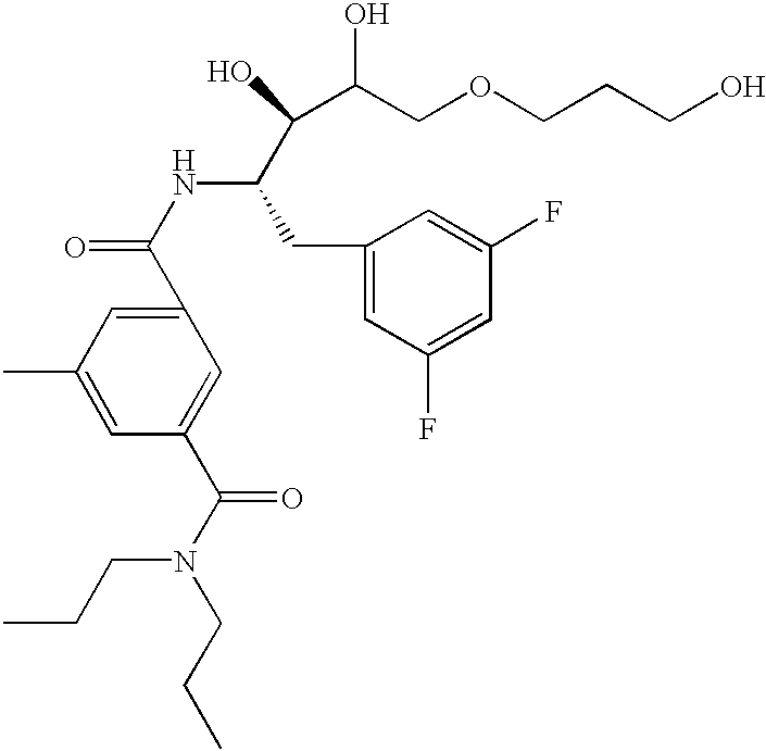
C1(C(NC(CC2=CC(F)=CC(F)=C2)C(C(O)COCCCO)O)=O)=CC(C)=CC(C(N(CCC)CCC)=O)=C1
